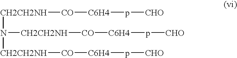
[CH2CH2NH](N([CH2CH2NH][CO][C6H4]p[CHO])[CH2CH2NH][CO][C6H4]p[CHO])[CO][C6H4]p[CHO]
